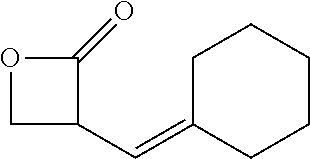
C1C(C=C2CCCCC2)C(=O)O1
